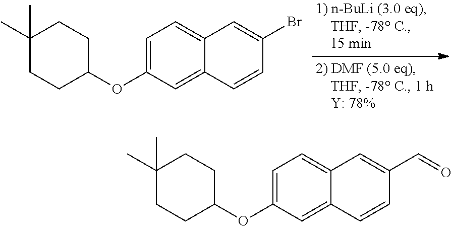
C1(C)(C)CCC(OC2=CC=C3C(=C2)C=CC(Br)=C3)CC1.C1(C)(C)CCC(OC2=CC=C3C(=C2)C=CC(C=O)=C3)CC1
